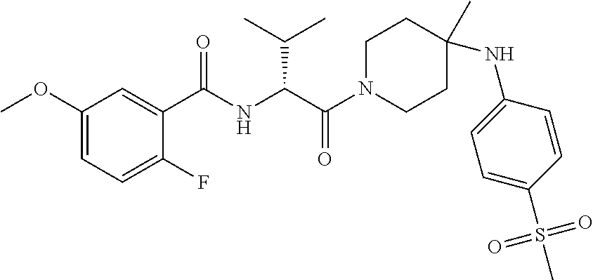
C1N(C(C(NC(C2=CC(OC)=CC=C2F)=O)C(C)C)=O)CCC(C)(NC2=CC=C(S(=O)(=O)C)C=C2)C1
